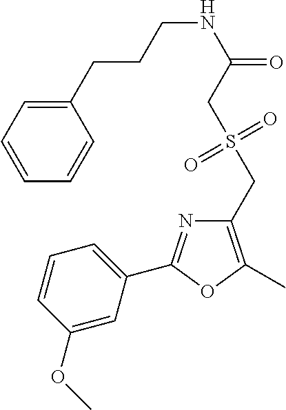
C1=CC(OC)=CC(C2=NC(CS(CC(NCCCC3=CC=CC=C3)=O)(=O)=O)=C(C)O2)=C1
